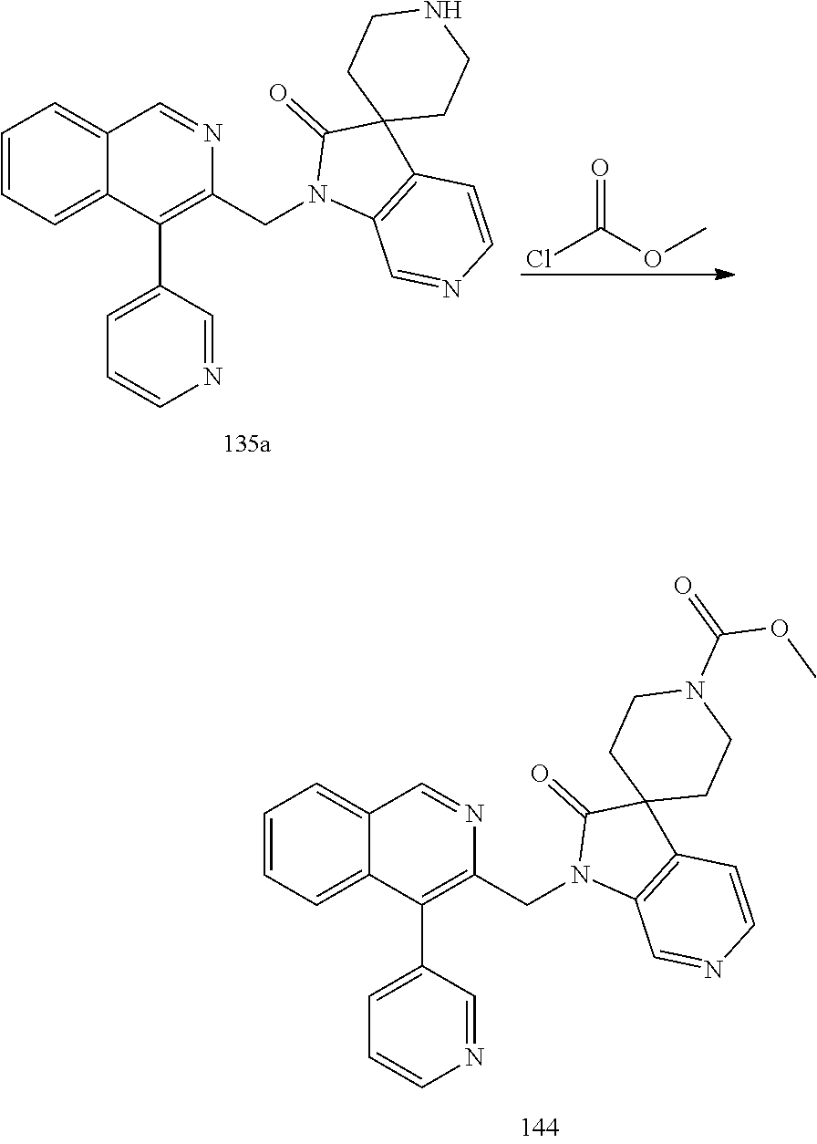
C1=CC=C2C(=C1)C=NC(CN1C3=C(C4(C1=O)CCN(C(=O)OC)CC4)C=CN=C3)=C2C1=CC=CN=C1.C1=CC=C2C(=C1)C=NC(CN1C3=C(C4(C1=O)CCNCC4)C=CN=C3)=C2C1=CC=CN=C1.ClC(OC)=O
